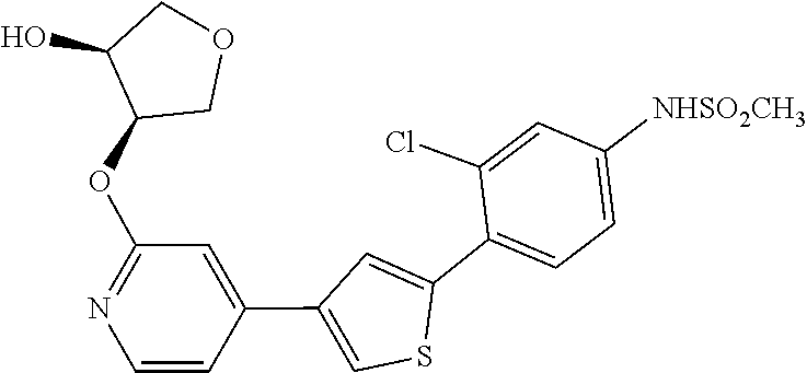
C1(C2=CC(C3=CC(OC4COCC4O)=NC=C3)=CS2)=CC=C([NHSO2CH3])C=C1Cl
